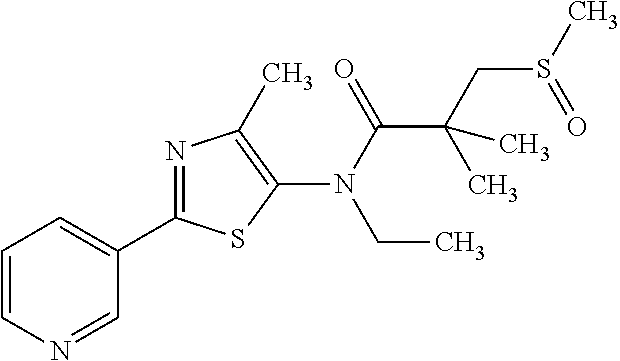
C1=CN=CC(C2=NC(C)=C(N(C(=O)C(CS(=O)C)(C)C)CC)S2)=C1
